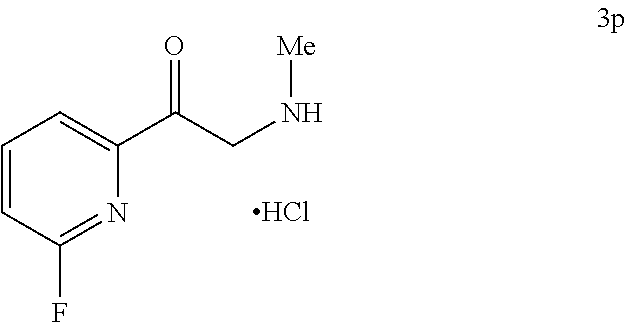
C1=CC(F)=NC(C(CN[Me])=O)=C1.Cl
